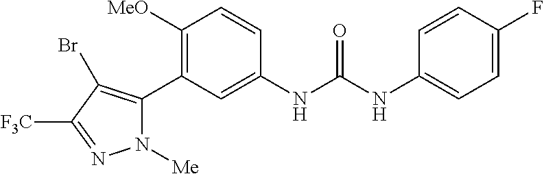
C1([MeO])=C(C2=C(Br)C([F3C])=NN2[Me])C=C(NC(NC2=CC=C(F)C=C2)=O)C=C1
